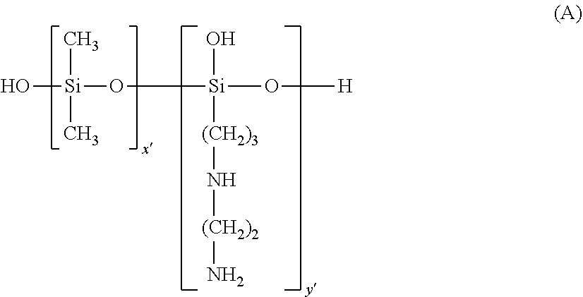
O[Si](O[Si](O)([(CH2)3]N[(CH2)2]N)O[H])(C)C
